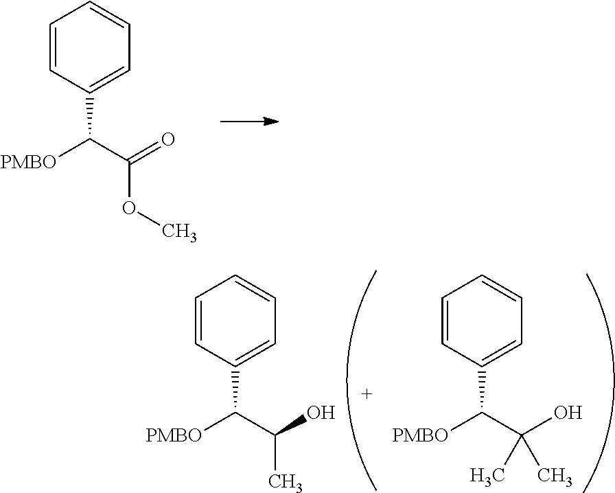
C1=CC(C([PMBO])C(O)C)=CC=C1.C1=CC(C([PMBO])C(O)(C)C)=CC=C1.C1=CC(C([PMBO])C(=O)OC)=CC=C1
